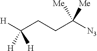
[H]C(CCC([N3])([Me])[Me])([H])[H]
